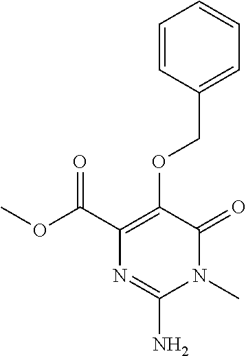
O(C(C1=C(OCC2=CC=CC=C2)C(=O)N(C)C(N)=N1)=O)C
